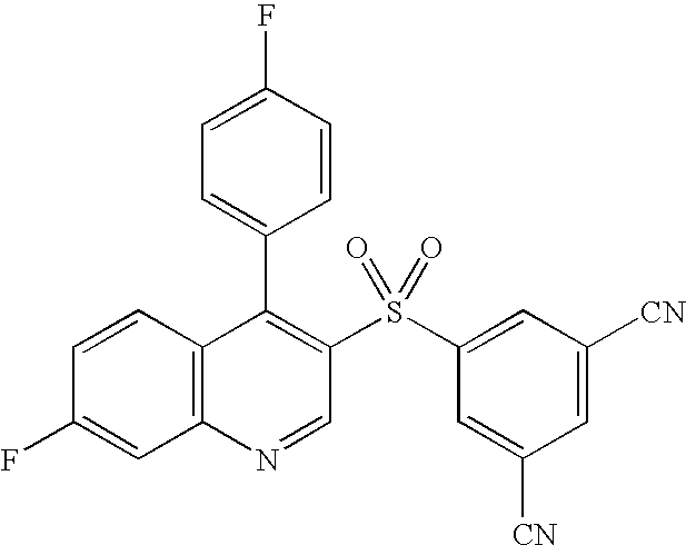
C12=C(C=CC(F)=C1)C(C1=CC=C(F)C=C1)=C(S(C1=CC([CN])=CC([CN])=C1)(=O)=O)C=N2
